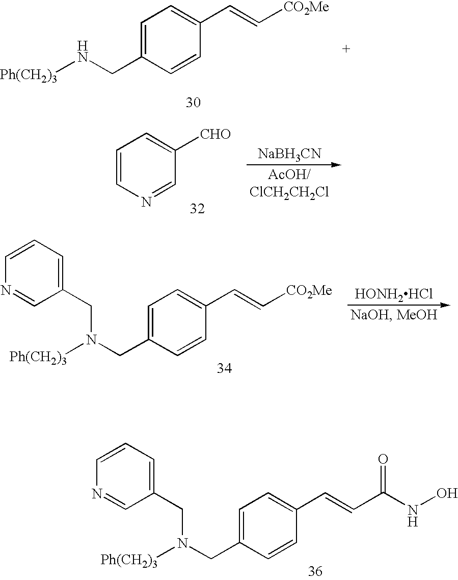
C1=C(CN[Ph(CH2)3])C=CC(C=C[CO2Me])=C1.C1=CN=CC([CHO])=C1.[NaBH3CN].C1=C(CN([Ph(CH2)3])CC2=CC=CN=C2)C=CC(C=C[CO2Me])=C1.[HONH2HCl].C1=C(CN([Ph(CH2)3])CC2=CC=CN=C2)C=CC(C=CC(NO)=O)=C1
